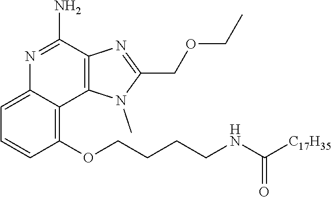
C1(OCCCCNC([C17H35])=O)=C2C(=CC=C1)N=C(N)C1=C2N(C)C(COCC)=N1
